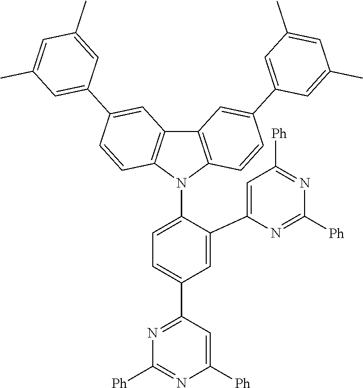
C1=C(C2=CC([Ph])=NC([Ph])=N2)C(N2C3=C(C4=C2C=CC(C2=CC(C)=CC(C)=C2)=C4)C=C(C2=CC(C)=CC(C)=C2)C=C3)=CC=C1C1=NC([Ph])=NC([Ph])=C1
